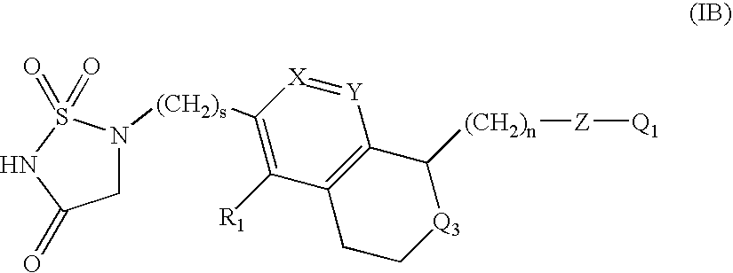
C1([(CH2)s]N2CC(=O)NS2(=O)=O)=C([R1])C2=C([Y]=[X]1)C([(CH2)n][Z][Q1])[Q3]CC2
